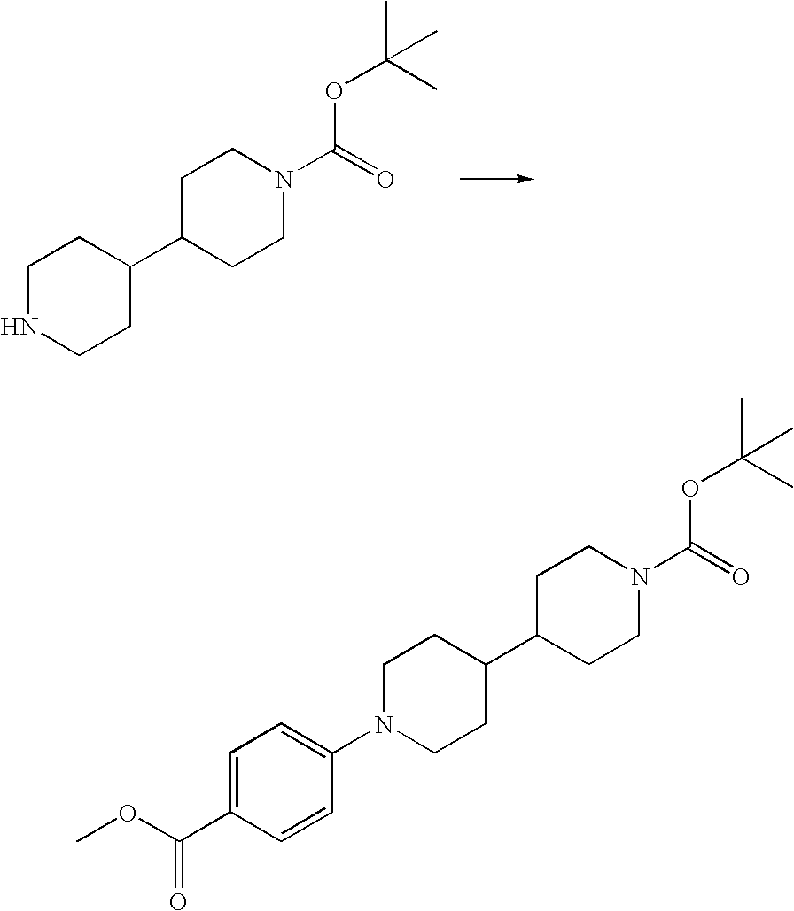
C1NCCC(C2CCN(C(=O)OC(C)(C)C)CC2)C1.C1=C(C(OC)=O)C=CC(N2CCC(C3CCN(C(=O)OC(C)(C)C)CC3)CC2)=C1
